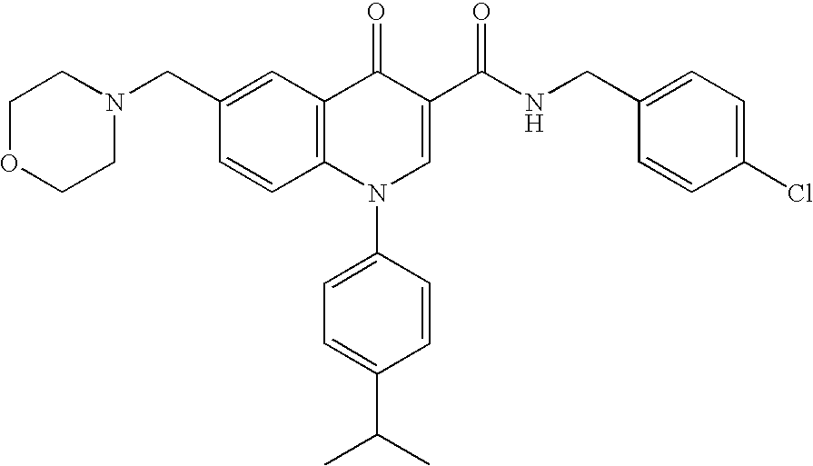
C1OCCN(CC2=CC3=C(C=C2)N(C2=CC=C(C(C)C)C=C2)C=C(C(NCC2=CC=C(Cl)C=C2)=O)C3=O)C1
